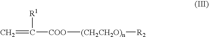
C=C([R1])[COO][(CH2CH2O)n][R2]
